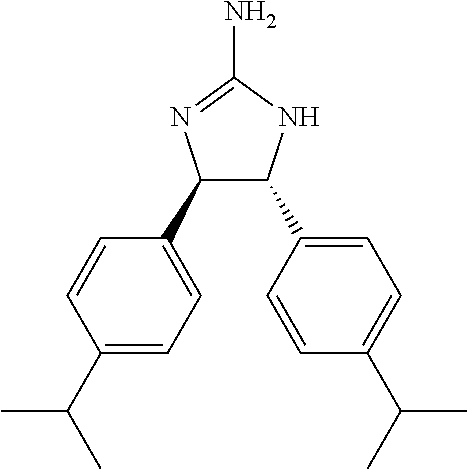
C1(C2=CC=C(C(C)C)C=C2)C(C2=CC=C(C(C)C)C=C2)NC(N)=N1
